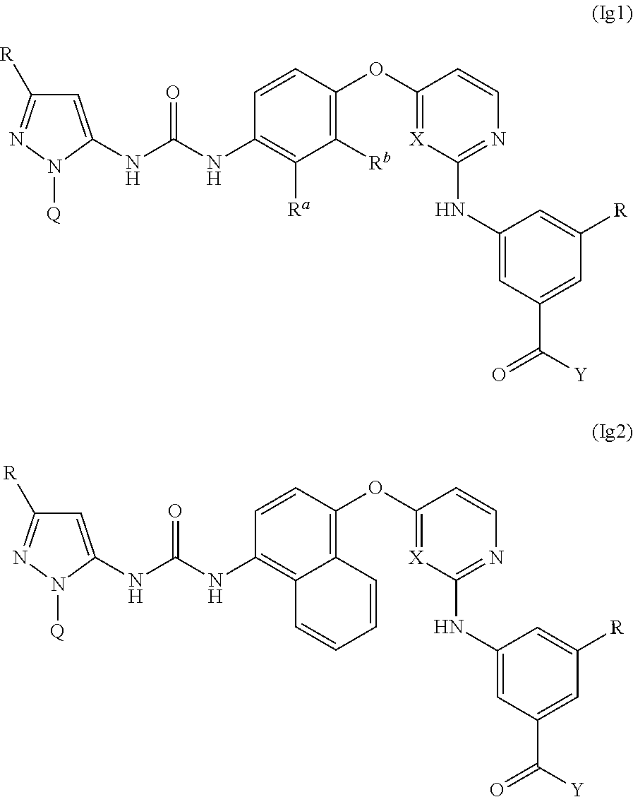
C1=C(NC(NC2=C([Ra])C([Rb])=C(OC3=[X]C(NC4=CC(C([Y])=O)=CC([R1])=C4)=NC=C3)C=C2)=O)N([Q])N=C1[R].C1=C(NC(NC2=C3C(=C(OC4=[X]C(NC5=CC(C([Y])=O)=CC([R1])=C5)=NC=C4)C=C2)C=CC=C3)=O)N([Q])N=C1[R]
